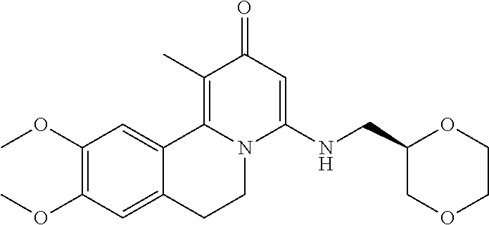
C1(OC)=C(OC)C=C2C(=C1)C1=C(C)C(=O)C=C(NCC3COCCO3)N1CC2
